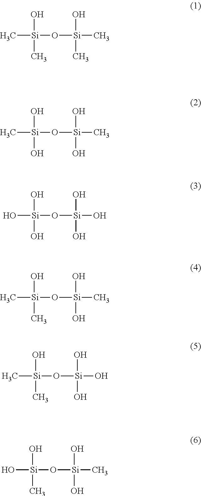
O[Si](C)(C)O[Si](O)(C)C.O[Si](C)(O)O[Si](O)(O)C.O[Si](O)(O)O[Si](O)(O)O.O[Si](C)(C)O[Si](O)(O)C.O[Si](C)(C)O[Si](O)(O)O.O[Si](O)(C)O[Si](O)(O)C
